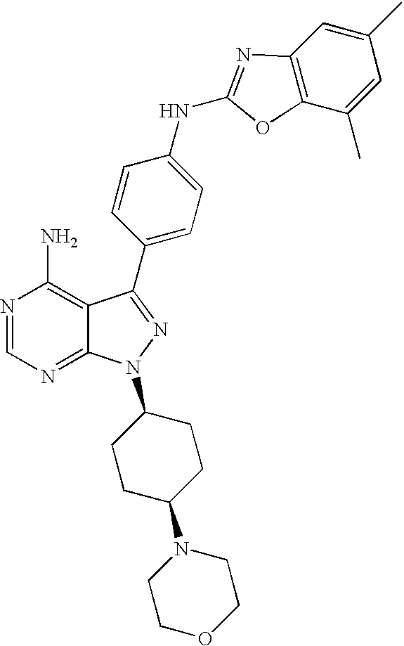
N1=CN=C2C(=C1N)C(C1=CC=C(NC3=NC4=C(O3)C(C)=CC(C)=C4)C=C1)=NN2C1CCC(N2CCOCC2)CC1
